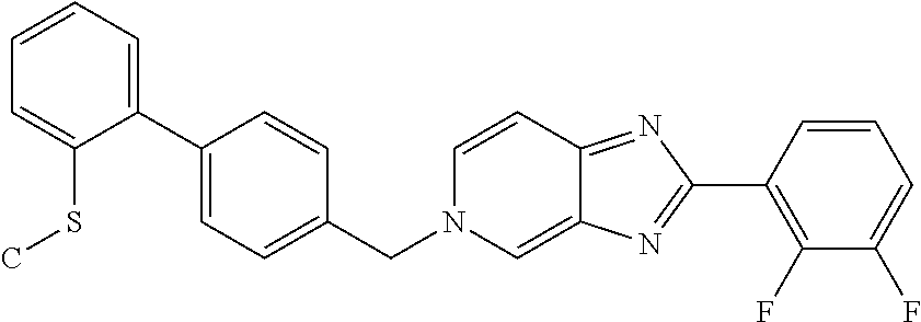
C1=CC=C(C2=CC=C(CN3C=C4C(=NC(C5=C(F)C(F)=CC=C5)=N4)C=C3)C=C2)C(SC)=C1
